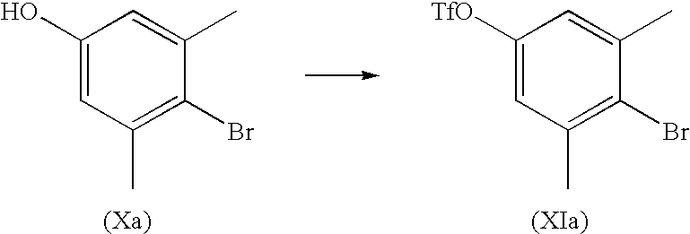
C1(O)=CC(C)=C(Br)C(C)=C1.C1([TfO])=CC(C)=C(Br)C(C)=C1
